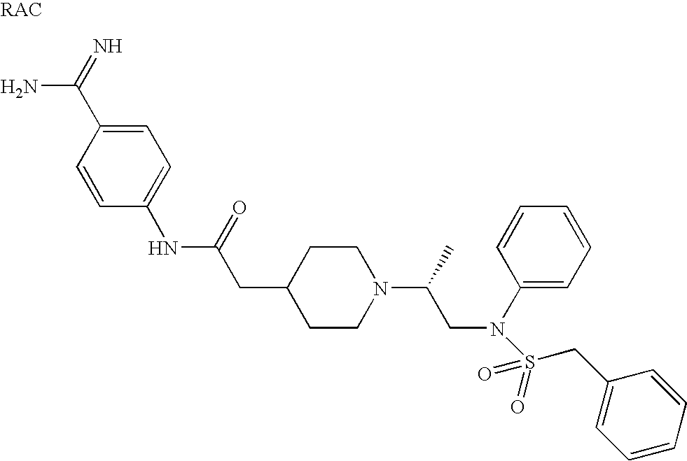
C1=CC(NC(CC2CCN(C(CN(C3=CC=CC=C3)S(CC3=CC=CC=C3)(=O)=O)C)CC2)=O)=CC=C1C(=N)N
